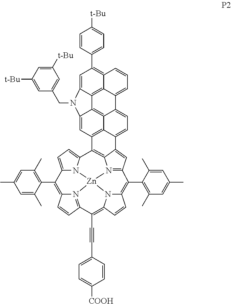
C1=CC(C2=C3C4=C5C(=C2)N(CC2=CC([t-Bu])=CC([t-Bu])=C2)C2=CC6=C7C(=C52)C(=CC=C7C2=CC5=N7C2=C6C2=CC=C6N2[Zn]72N7=C(C=CC7=C6C6=C(C)C=C(C)C=C6C)C(C#CC6=CC=C([COOH])C=C6)=C6N2C(=C5C2=C(C)C=C(C)C=C2C)C=C6)C4=CC=C3)=CC=C1[t-Bu]
